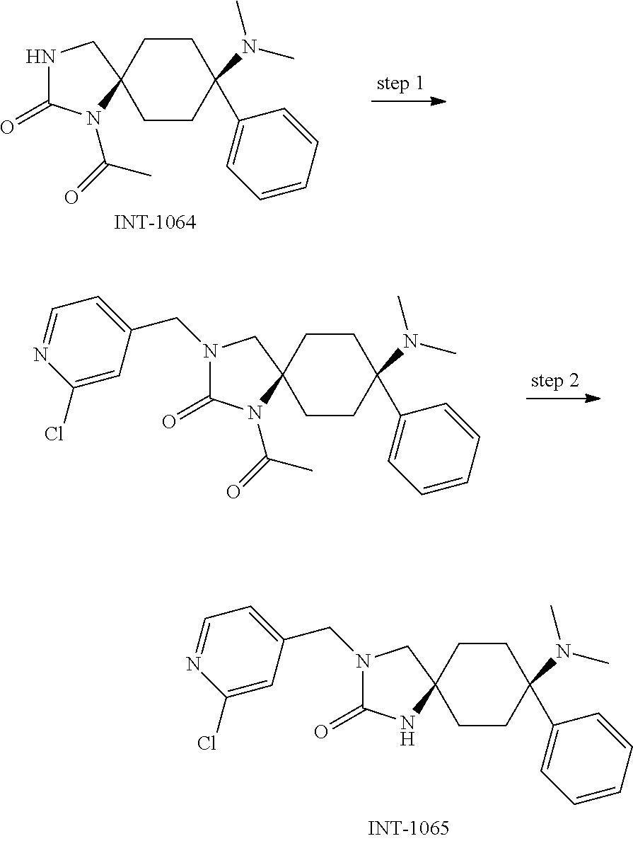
C1CC(C2=CC=CC=C2)(N(C)C)CCC12CNC(=O)N2C(=O)C.C1CC(C2=CC=CC=C2)(N(C)C)CCC12CN(CC1=CC=NC(Cl)=C1)C(=O)N2C(=O)C.C1CC(C2=CC=CC=C2)(N(C)C)CCC12CN(CC1=CC=NC(Cl)=C1)C(=O)N2
